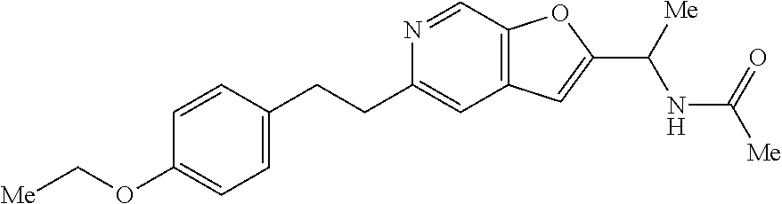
N1=CC2=C(C=C1CCC1=CC=C(OC[Me])C=C1)C=C(C([Me])NC([Me])=O)O2
